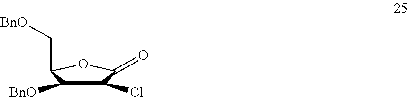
C1(Cl)C([BnO])C(C[BnO])OC1=O
